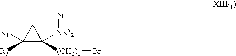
C1([R3])([R4])C([(CH2)n]Br)([NR2][R1])C1
